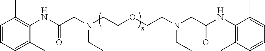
C1=CC=C(C)C(NC(CN(CCOCCN(CC(NC2=C(C)C=CC=C2C)=O)CC)CC)=O)=C1C
